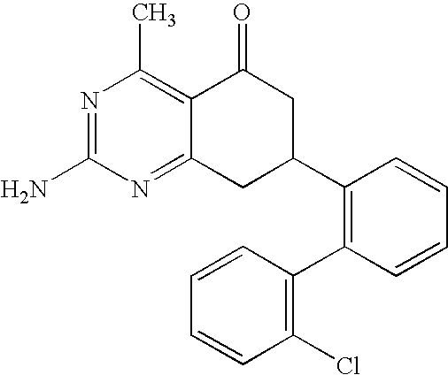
C12=NC(N)=NC(C)=C1C(=O)CC(C1=C(C3=C(Cl)C=CC=C3)C=CC=C1)C2
